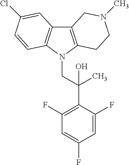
C12=C(N(CC(C3=C(F)C=C(F)C=C3F)(C)O)C3=C1C=C(Cl)C=C3)CCN(C)C2
